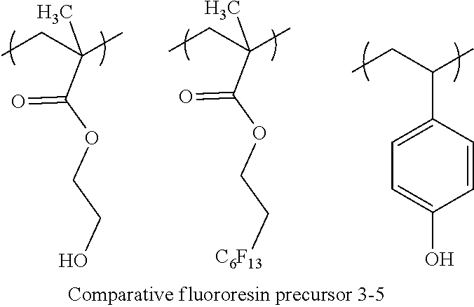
CCC(C)(C)C(=O)OCCO.CCC(C)(C)C(=O)OCC[C6F13].CCC(C)C1=CC=C(O)C=C1
